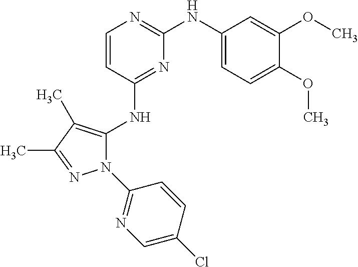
N1(C2=NC=C(Cl)C=C2)C(NC2=NC(NC3=CC=C(OC)C(OC)=C3)=NC=C2)=C(C)C(C)=N1
